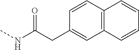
C12=C(C=CC=C1)C=C(CC(NC)=O)C=C2
